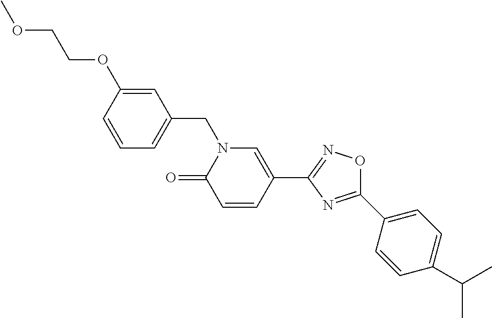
C1=CC(OCCOC)=CC(CN2C(=O)C=CC(C3=NOC(C4=CC=C(C(C)C)C=C4)=N3)=C2)=C1
